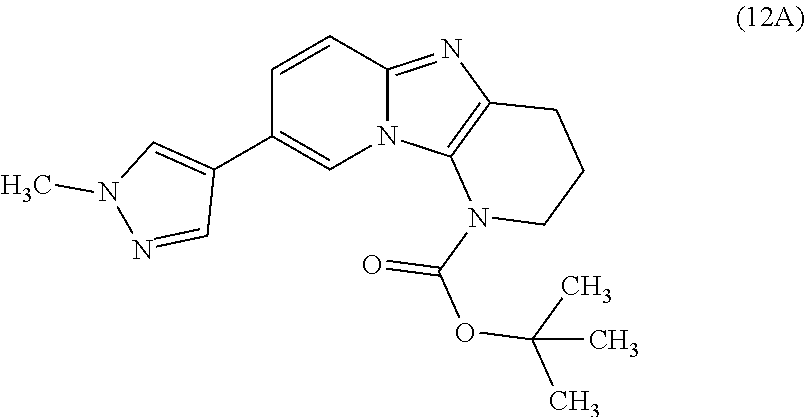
C1=CC2=NC3=C(N2C=C1C1=CN(C)N=C1)N(C(=O)OC(C)(C)C)CCC3
